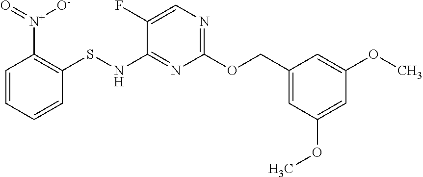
C1(COC2=NC=C(F)C(NSC3=C([N+](=O)[O-])C=CC=C3)=N2)=CC(OC)=CC(OC)=C1
